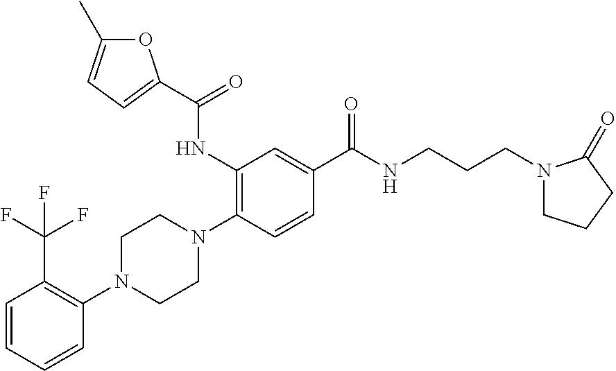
C1=CC=CC(N2CCN(C3=C(NC(=O)C4=CC=C(C)O4)C=C(C(NCCCN4CCCC4=O)=O)C=C3)CC2)=C1C(F)(F)F
